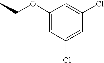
C1(OCC)=CC(Cl)=CC(Cl)=C1
